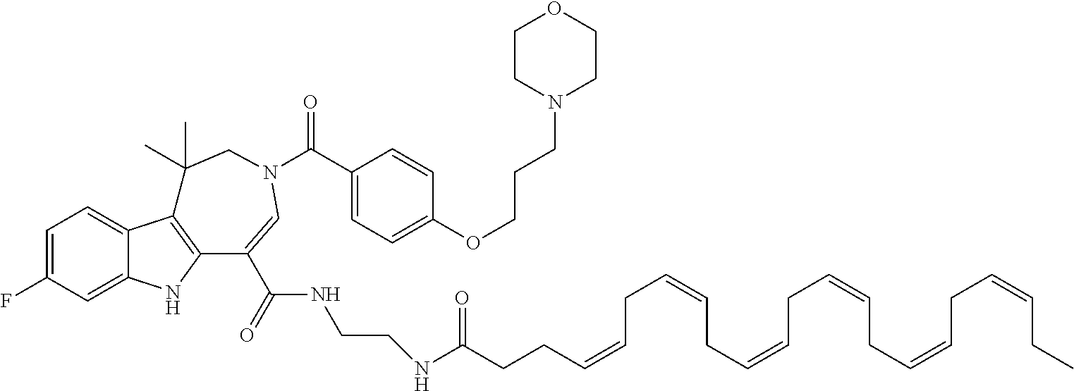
C1=C(F)C=C2C(=C1)C1=C(N2)C(C(NCCNC(=O)CCC=CCC=CCC=CCC=CCC=CCC=CCC)=O)=CN(C(=O)C2=CC=C(OCCCN3CCOCC3)C=C2)CC1(C)C
